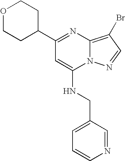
O1CCC(C2=NC3=C(Br)C=NN3C(NCC3=CC=CN=C3)=C2)CC1
